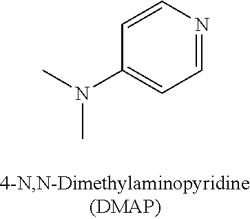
CN(C)C1=CC=NC=C1
